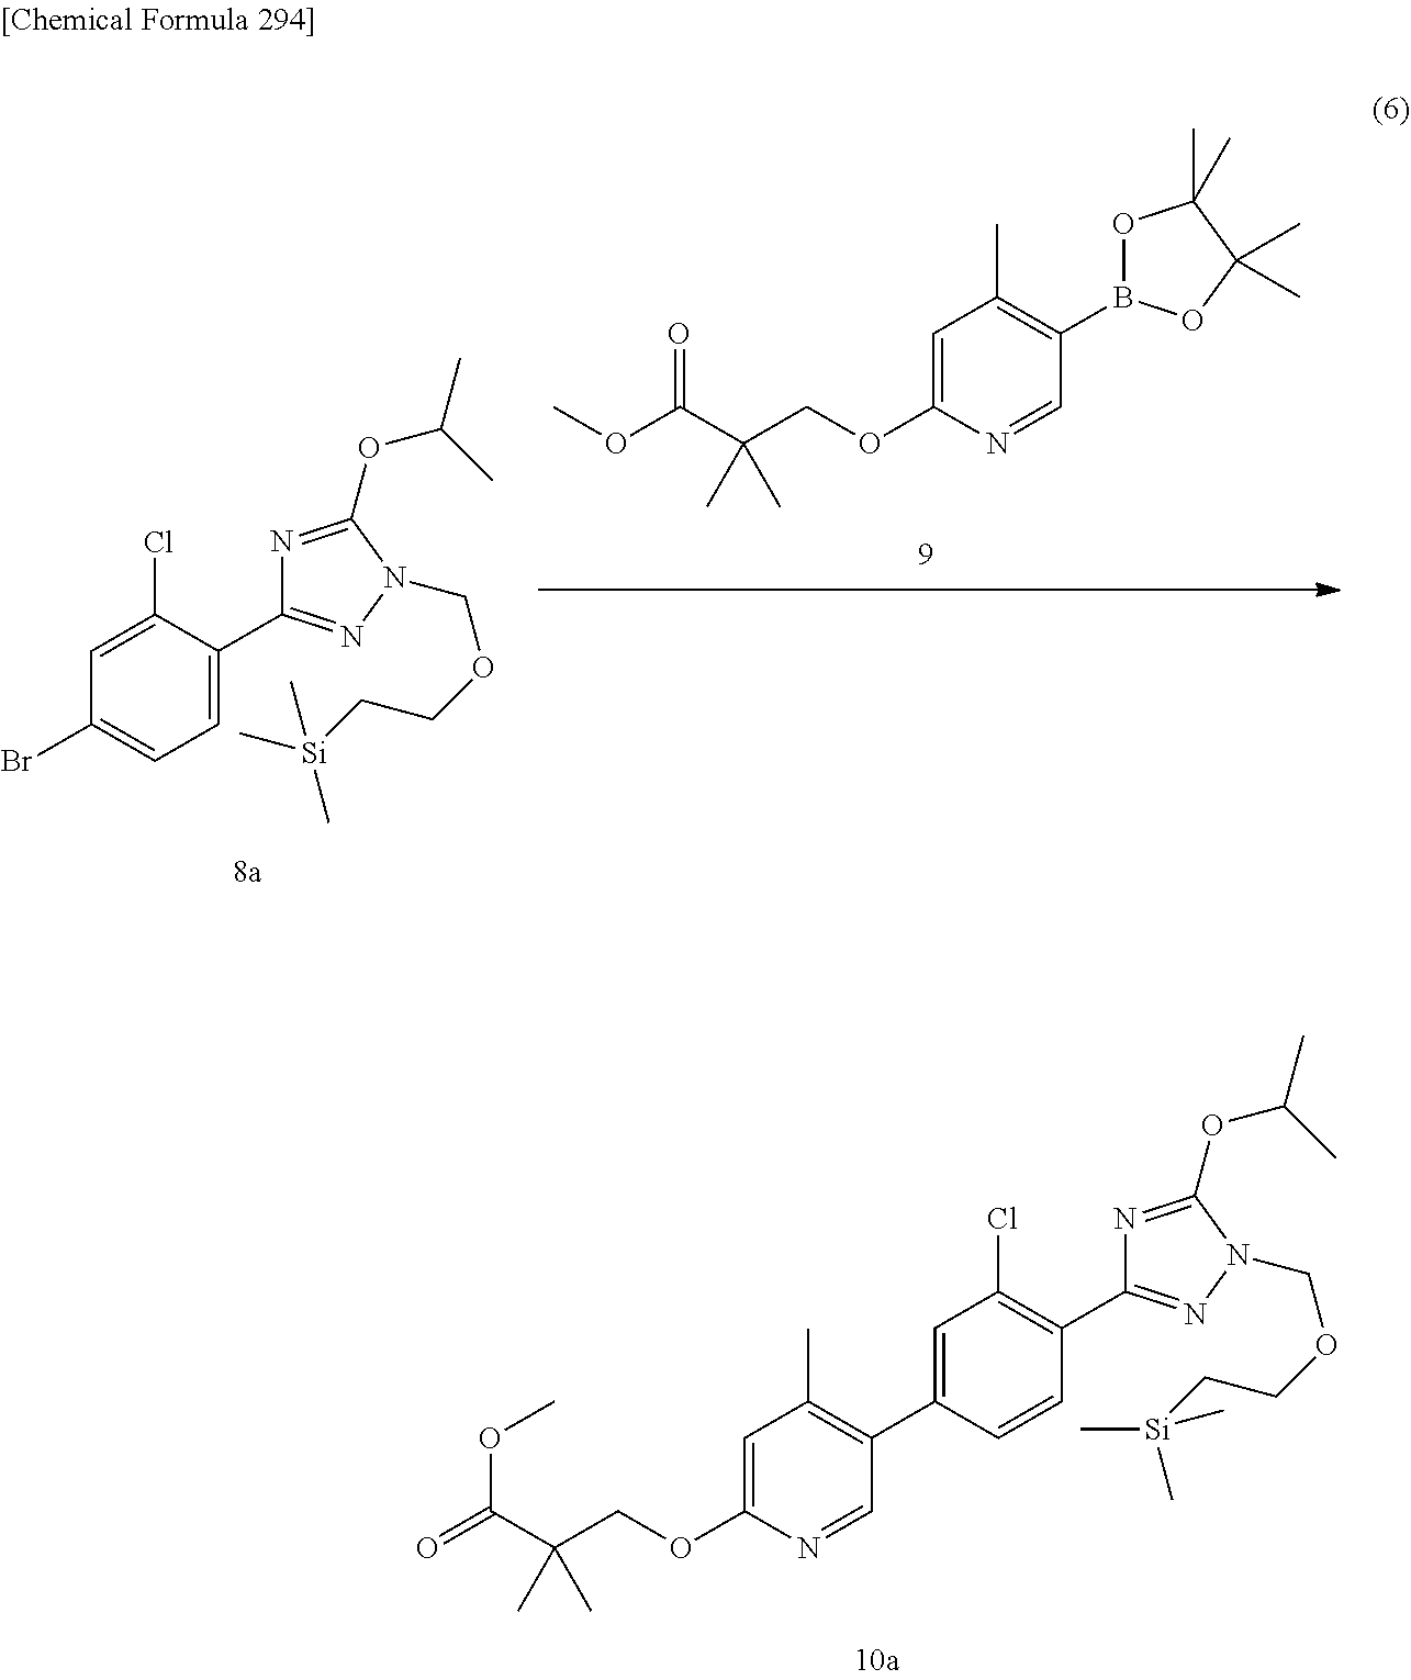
B1(C2=C(C)C=C(OCC(C(OC)=O)(C)C)N=C2)OC(C)(C)C(C)(C)O1.C1(Br)=CC=C(C2=NN(COCC[Si](C)(C)C)C(OC(C)C)=N2)C(Cl)=C1.C1(C2=C(C)C=C(OCC(C(=O)OC)(C)C)N=C2)=CC(Cl)=C(C2=NN(COCC[Si](C)(C)C)C(OC(C)C)=N2)C=C1
